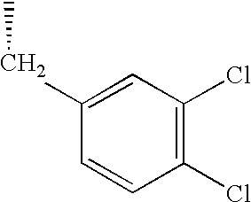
C1(Cl)=C(Cl)C=C(CC)C=C1
